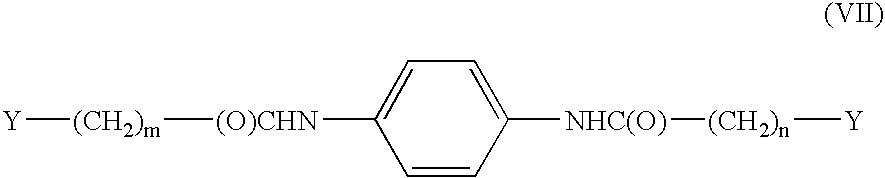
[Y][(CH2)m][(O)CHN]C1=CC=C([NHC(O)][(CH2)n][Y])C=C1
